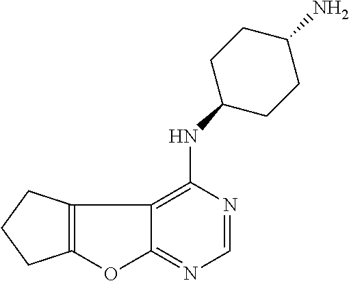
C12=C(NC3CCC(N)CC3)N=CN=C1OC1=C2CCC1
